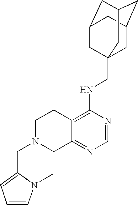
C12=C(NCC34CC5CC(CC(C3)C5)C4)N=CN=C1CN(CC1=CC=CN1C)CC2
